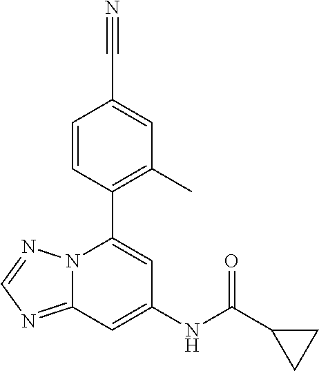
C1=CC(C2=CC(NC(C3CC3)=O)=CC3=NC=NN23)=C(C)C=C1C#N
